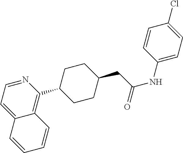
C12=CC=NC(C3CCC(CC(=O)NC4=CC=C(Cl)C=C4)CC3)=C1C=CC=C2
